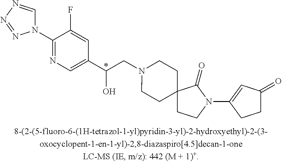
*.N1=C(N2C=NN=N2)C(F)=CC(C(O)CN2CCC3(CC2)CCN(C2=CC(=O)CC2)C3=O)=C1
